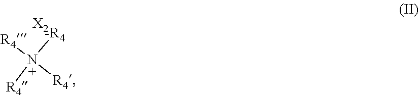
[R4]N([R4])([R4])[-R4].[X2]
